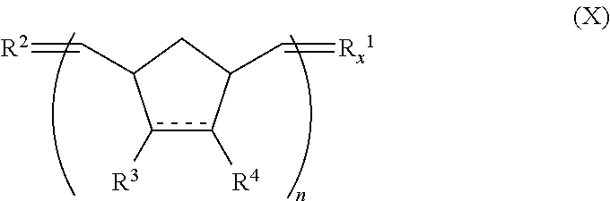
c1([R3])c([R4])C(C=[Rx1])CC1C=[R2]
